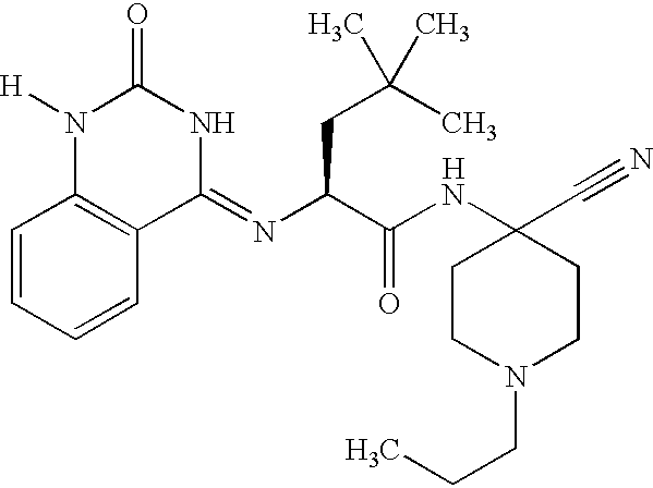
C1CN(CCC)CCC1(C#N)NC(C(N=C1NC(=O)N([H])C2=C1C=CC=C2)CC(C)(C)C)=O.[H]
